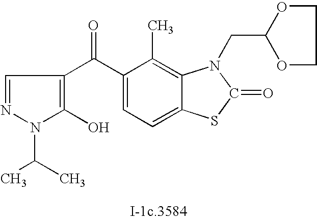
C1=NN(C(C)C)C(O)=C1C(C1=CC=C2C(=C1C)N(CC1OCCO1)C(=O)S2)=O
